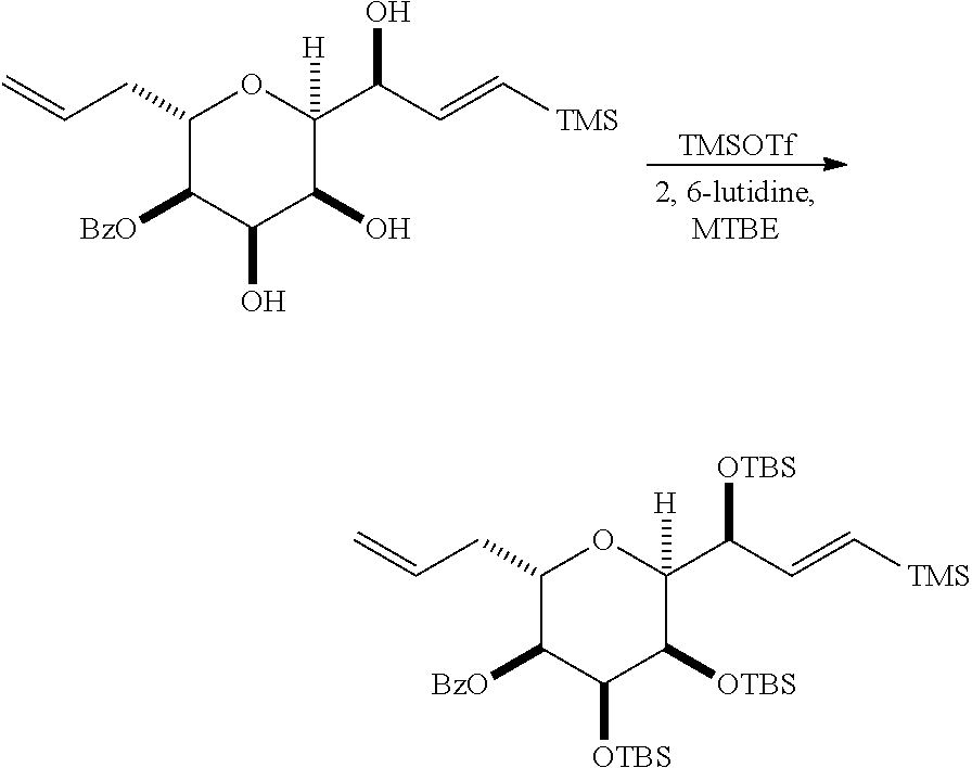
C1(CC=C)C([BzO])C(O)C(O)C([H])(C(C=C[TMS])O)O1.[TMSOTf].C1(CC=C)C([BzO])C([OTBS])C([OTBS])C([H])(C(C=C[TMS])[OTBS])O1
